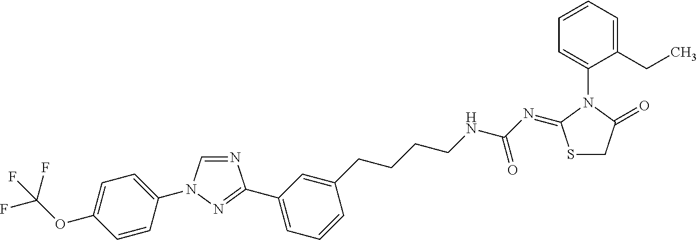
N1=CN(C2=CC=C(OC(F)(F)F)C=C2)N=C1C1=CC=CC(CCCCNC(N=C2SCC(=O)N2C2=CC=CC=C2CC)=O)=C1
